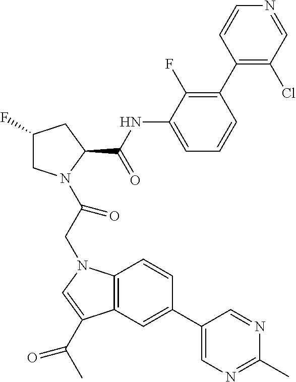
C1(F)CN(C(CN2C3=C(C(C(C)=O)=C2)C=C(C2=CN=C(C)N=C2)C=C3)=O)C(C(NC2=CC=CC(C3=C(Cl)C=NC=C3)=C2F)=O)C1
